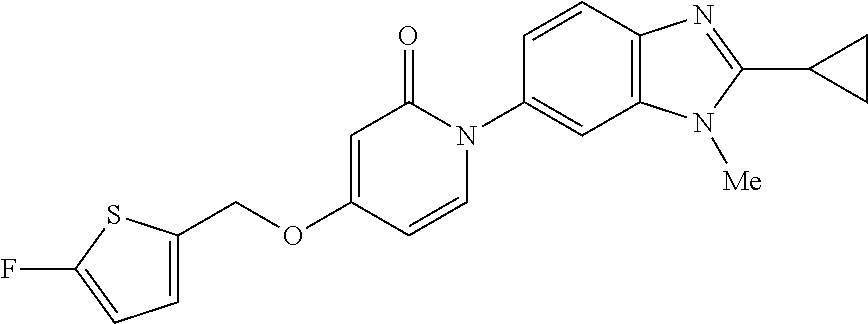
C(OC1=CC(=O)N(C2=CC3=C(C=C2)N=C(C2CC2)N3[Me])C=C1)C1=CC=C(F)S1
